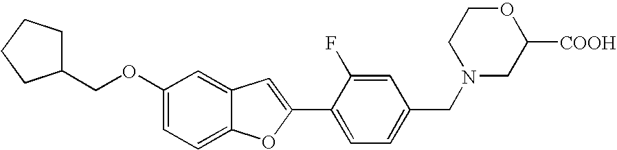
C1(C2=CC3=CC(OCC4CCCC4)=CC=C3O2)=CC=C(CN2CC([COOH])OCC2)C=C1F
